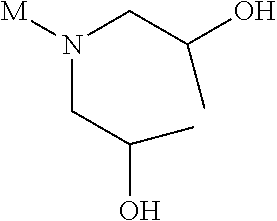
N(CC(C)O)(CC(O)C)[M]
